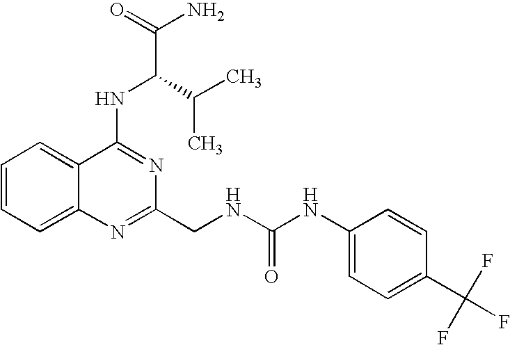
C1=CC=C2C(=C1)C(NC(C(C)C)C(N)=O)=NC(CNC(NC1=CC=C(C(F)(F)F)C=C1)=O)=N2
